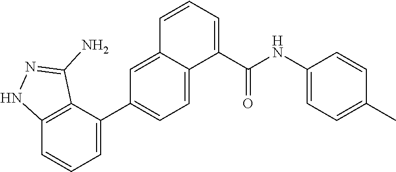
C1(C(NC2=CC=C(C)C=C2)=O)=CC=CC2=CC(C3=CC=CC4=C3C(N)=NN4)=CC=C12
